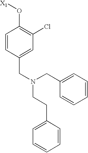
C1=CC(CN(CCC2=CC=CC=C2)CC2=CC=CC=C2)=CC(Cl)=C1O[X1]
